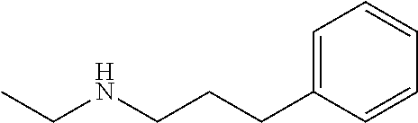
C1=C(CCCNCC)C=CC=C1
